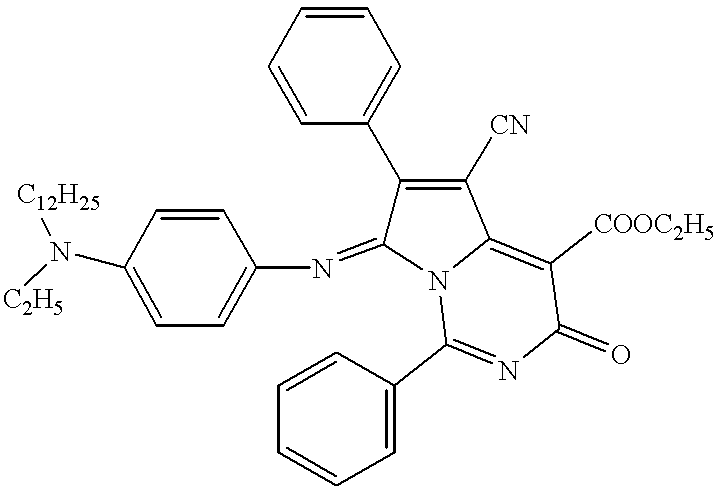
C1=CC(N([C12H25])[C2H5])=CC=C1N=C1C(C2=CC=CC=C2)=C([CN])C2=C([COOC2H5])C(=O)N=C(C3=CC=CC=C3)N12
